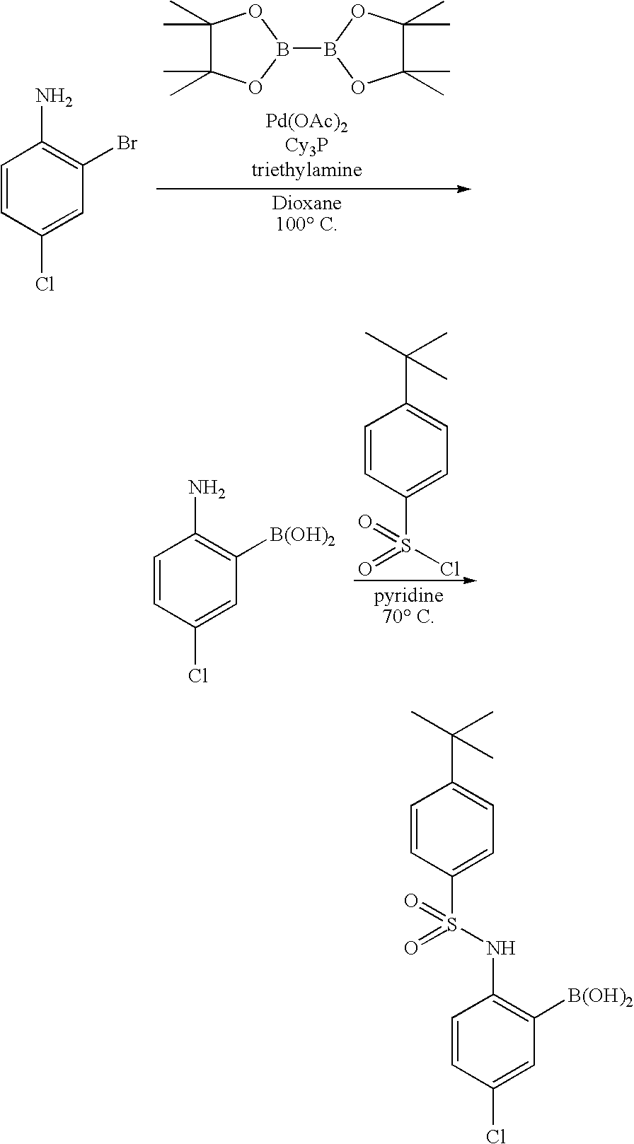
C1(C)(C)C(C)(C)OB(B2OC(C)(C)C(C)(C)O2)O1.C1=CC(Cl)=CC(Br)=C1N.C1=CC(S(Cl)(=O)=O)=CC=C1C(C)(C)C.C1=CC(Cl)=CC([B(OH)2])=C1N.C1=CC(S(=O)(=O)NC2=C([B(OH)2])C=C(Cl)C=C2)=CC=C1C(C)(C)C
